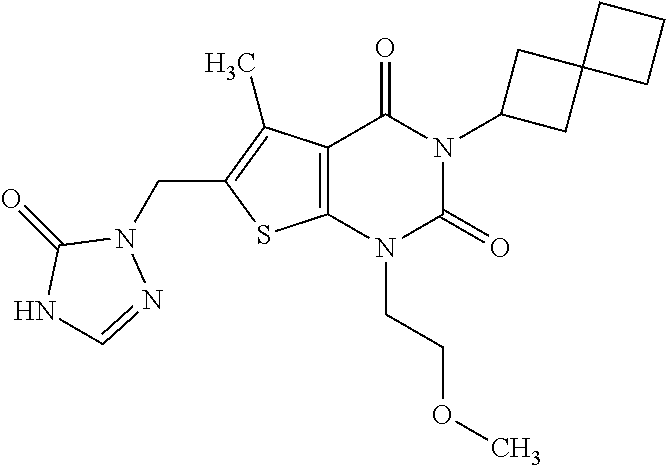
C12=C(N(CCOC)C(=O)N(C3CC4(C3)CCC4)C1=O)SC(CN1C(=O)NC=N1)=C2C
